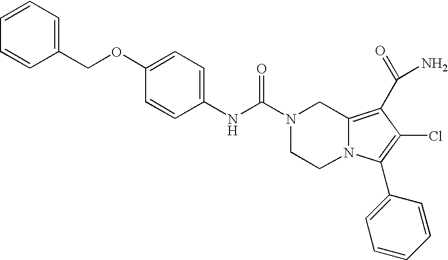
N(C(N1CCN2C(=C(C(N)=O)C(Cl)=C2C2=CC=CC=C2)C1)=O)C1=CC=C(OCC2=CC=CC=C2)C=C1
